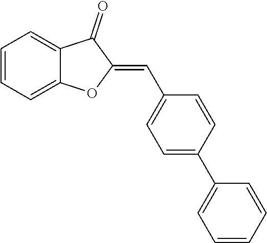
C1=CC=C2C(=C1)C(=O)C(=CC1=CC=C(C3=CC=CC=C3)C=C1)O2
